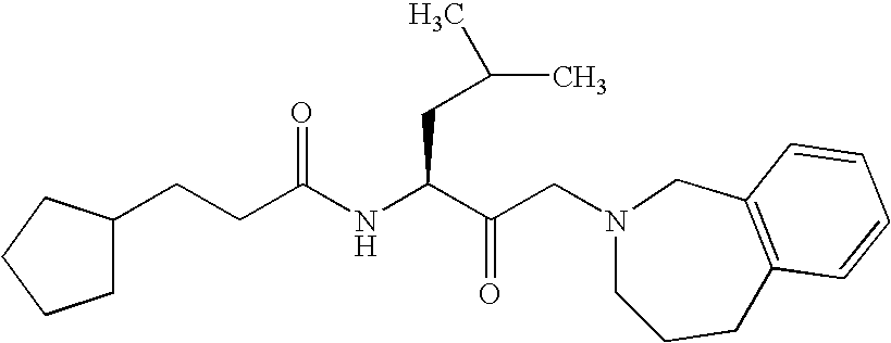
C(C(NC(C(CN1CCCC2=C(C1)C=CC=C2)=O)CC(C)C)=O)CC1CCCC1
